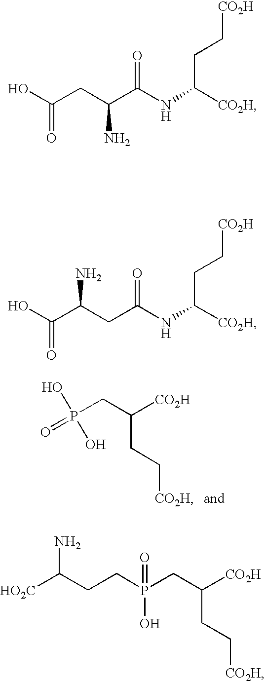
[CO2H]CCC(CP(=O)(O)O)[CO2H].C(C(C(NC([CO2H])CC[CO2H])=O)N)C(O)=O.C(CC(NC([CO2H])CC[CO2H])=O)(C(O)=O)N.[CO2H]CCC(CP(CCC([HO2C])N)(=O)O)[CO2H]
